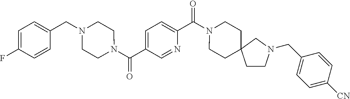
N1(C(C2=CC=C(C(N3CCN(CC4=CC=C(F)C=C4)CC3)=O)C=N2)=O)CCC2(CC1)CCN(CC1=CC=C([CN])C=C1)C2
